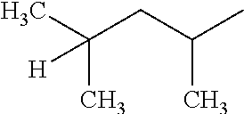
C(C(C)C)C(C)(C)[H]
